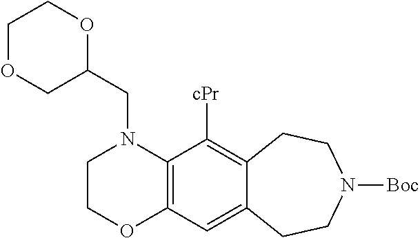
C1COC2=C(N1CC1OCCOC1)C([cPr])=C1C(=C2)CCN([Boc])CC1
